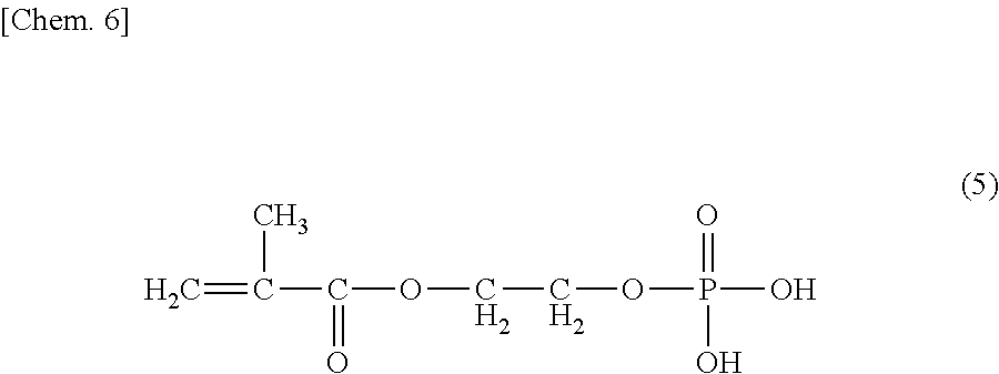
O=P(O)(OCCOC(=O)C(C)=C)O
